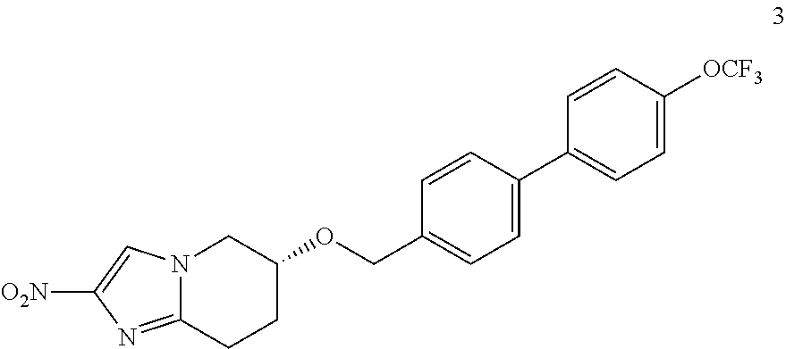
C12=NC([O2N])=CN1CC(OCC1=CC=C(C3=CC=C([OCF3])C=C3)C=C1)CC2
